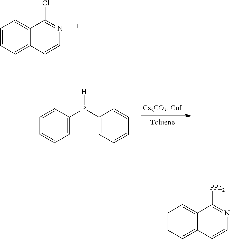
C1=CC=C2C(=C1)C(Cl)=NC=C2.C1=CC=CC=C1P(C1=CC=CC=C1)[H].C1=CC=C2C(=C1)C([PPh2])=NC=C2
